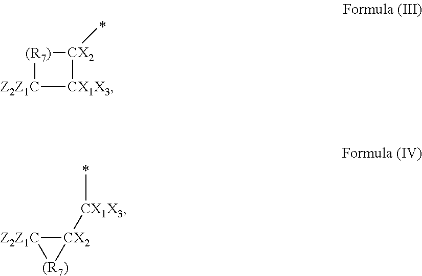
[Z2Z1C]1[CX1X3][CX2](C)[(R7)]1.[CX2]1([CX1X3]C)[Z2Z1C][(R7)]1
